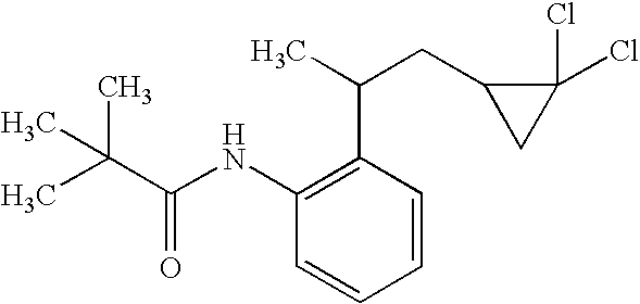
C1=CC(C(C)CC2CC2(Cl)Cl)=C(NC(C(C)(C)C)=O)C=C1
